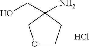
O1CCC(CO)(N)C1.Cl
